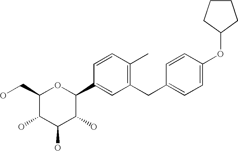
C1(CC2=CC=C(OC3CCCC3)C=C2)=C(C)C=CC(C2OC(CO)C(O)C(O)C2O)=C1
